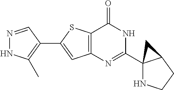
N1=CC(C2=CC3=C(S2)C(=O)NC(C24NCCC2C4)=N3)=C(C)N1
